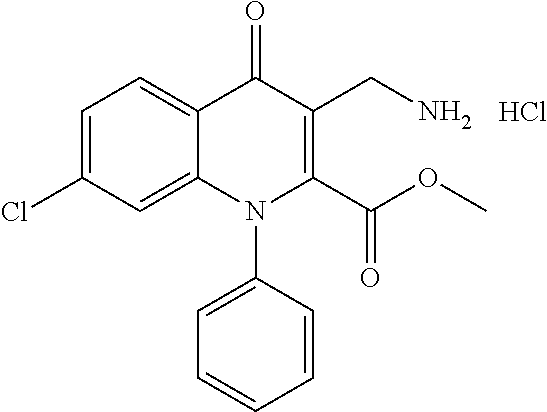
C1=C(Cl)C=C2C(=C1)C(=O)C(CN)=C(C(OC)=O)N2C1=CC=CC=C1.Cl
